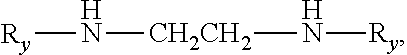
[Ry]N[CH2CH2]N[Ry]
